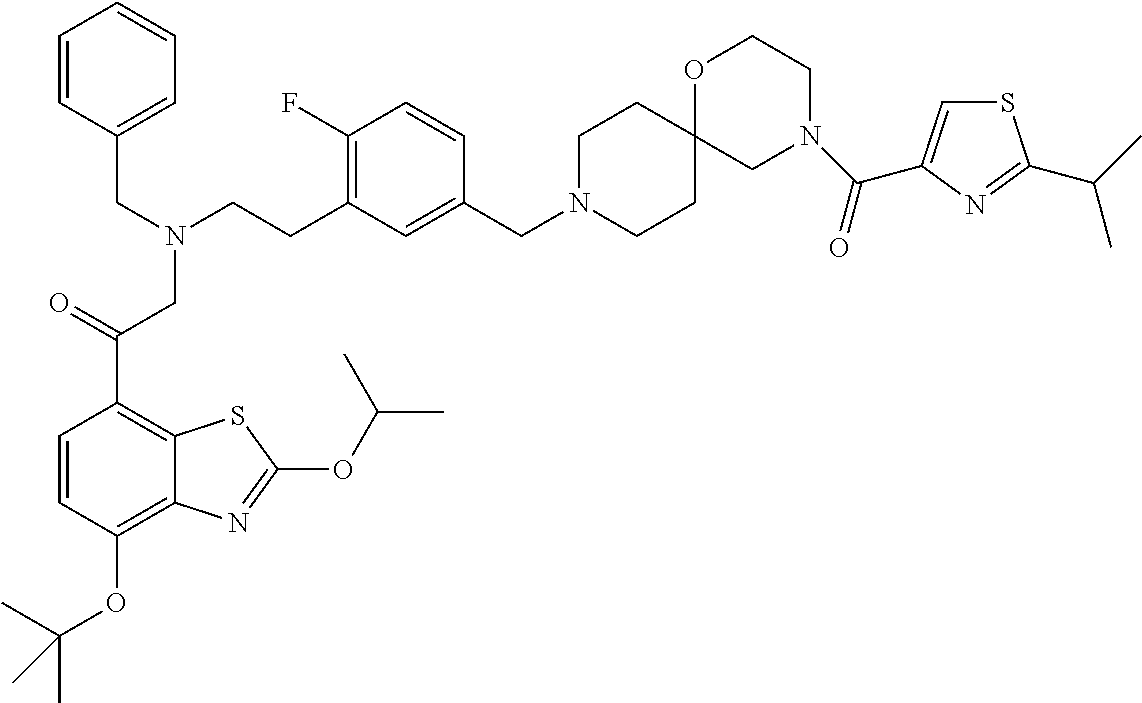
C1N(CC2=CC(CCN(CC(C3=C4C(=C(OC(C)(C)C)C=C3)N=C(OC(C)C)S4)=O)CC3=CC=CC=C3)=C(F)C=C2)CCC2(C1)CN(C(=O)C1=CSC(C(C)C)=N1)CCO2
